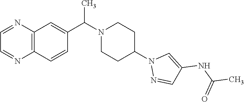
C12=C(C=CC(C(N3CCC(N4N=CC(NC(C)=O)=C4)CC3)C)=C1)N=CC=N2
